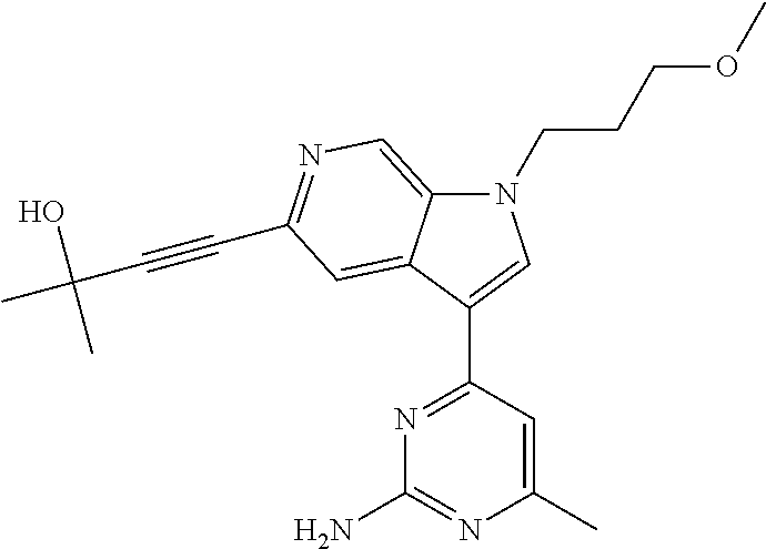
N1(CCCOC)C2=CN=C(C#CC(C)(O)C)C=C2C(C2=NC(N)=NC(C)=C2)=C1
